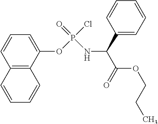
C12=C(C(OP(=O)(Cl)NC(C(=O)OCCC)C3=CC=CC=C3)=CC=C1)C=CC=C2
